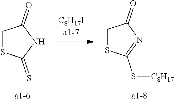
C1SC(=S)NC1=O.C1SC(S[C8H17])=NC1=O
